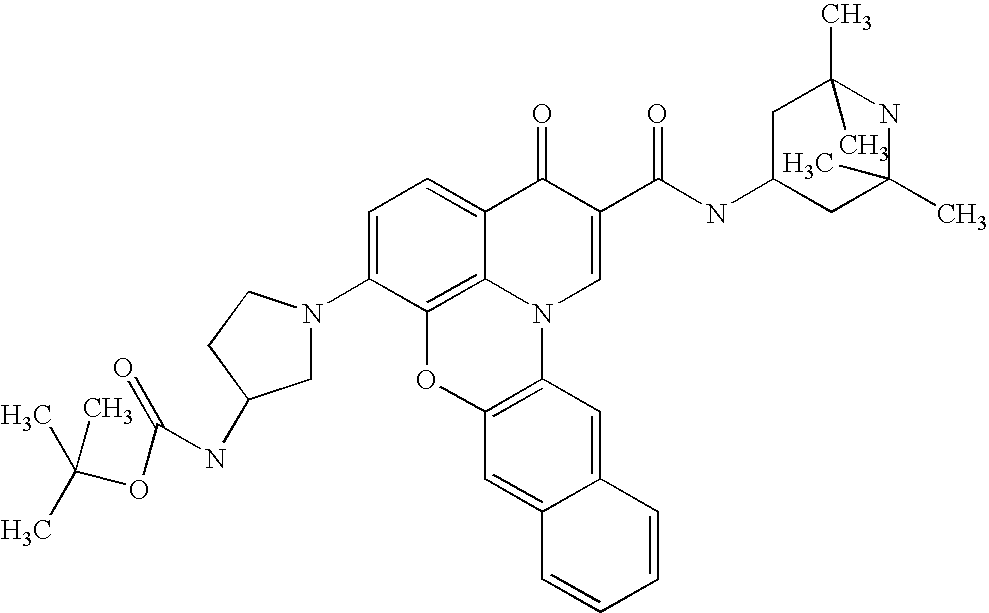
C1=C(N2CC(NC(OC(C)(C)C)=O)CC2)C2=C3C(=C1)C(=O)C(C(NC1CC(C)(C)NC(C)(C)C1)=O)=CN3C1=C(O2)C=C2C(=C1)C=CC=C2
